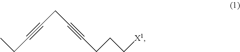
CCC#CCC#CCCC[X1]
